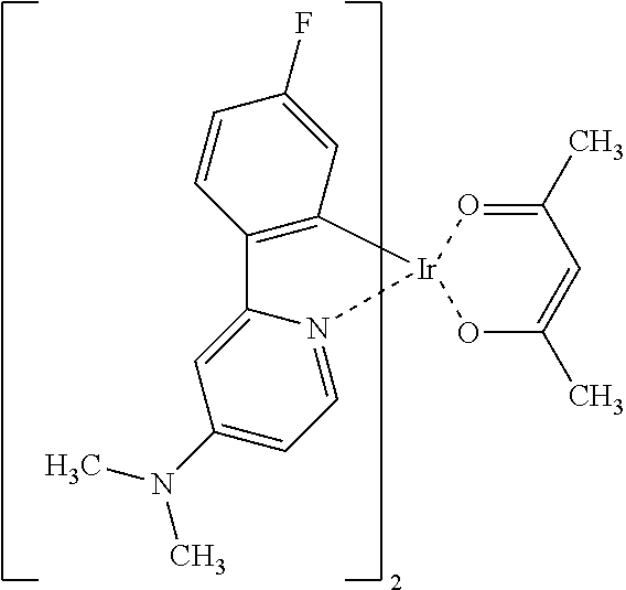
C12=C(C=C(F)C=C1)[Ir]1(N3=CC=C(N(C)C)C=C23)OC(C)=CC(C)=O1
